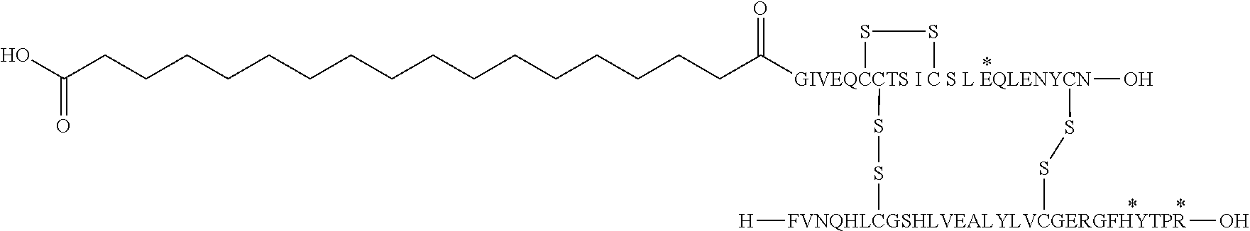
[GIVEQCCTS I C S L EQLENYCN]12(C(CCCCCCCCCCCCCCCCC(O)=O)=O)(O)(SS[FVNQHLCGSHLVEALYLVCGERGFHYTPR]([H])(O)SS1)SS2
